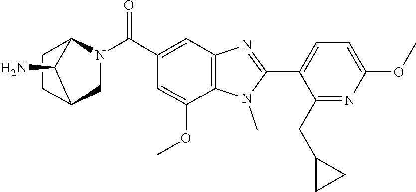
C1(C2=NC3=C(N2C)C(OC)=CC(C(N2CC4CCC2C4N)=O)=C3)=CC=C(OC)N=C1CC1CC1
